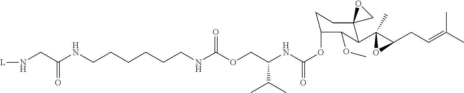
O(CC(NC(OC1CCC2(C(C3(C)C(CC=C(C)C)O3)C1OC)CO2)=O)C(C)C)C(NCCCCCCNC(CN[L])=O)=O
